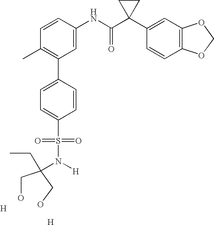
C1=CC(NC(C2(C3=CC4=C(C=C3)OCO4)CC2)=O)=CC(C2=CC=C(S(=O)(=O)N([H])C(CO)(CO)CC)C=C2)=C1C.[H].[H]
